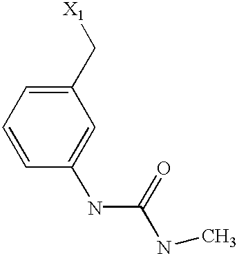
C1=CC=C(C[X1])C=C1NC(NC)=O
